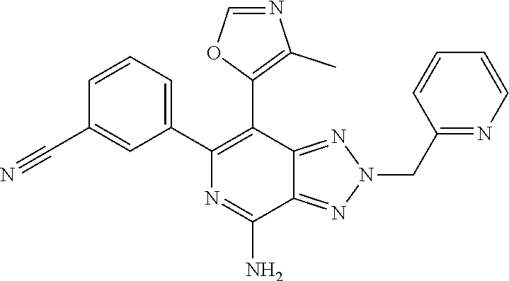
C1=CC=C(C2=C(C3=C(C)N=CO3)C3=NN(CC4=NC=CC=C4)N=C3C(N)=N2)C=C1C#N
